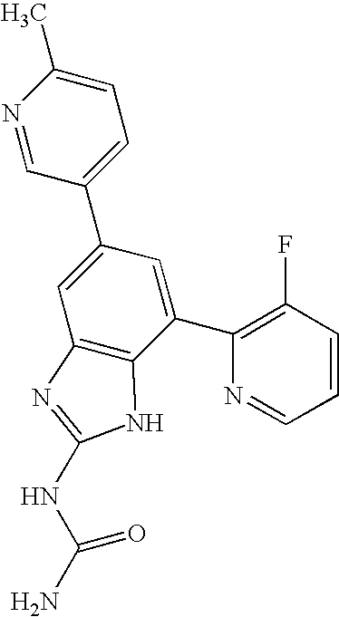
N1=CC(C2=CC3=C(C(C4=C(F)C=CC=N4)=C2)NC(NC(N)=O)=N3)=CC=C1C
